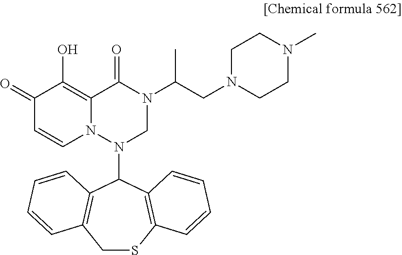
C1(=O)C=CN2C(=C1O)C(=O)N(C(CN1CCN(C)CC1)C)CN2C1C2=C(CSC3=C1C=CC=C3)C=CC=C2
